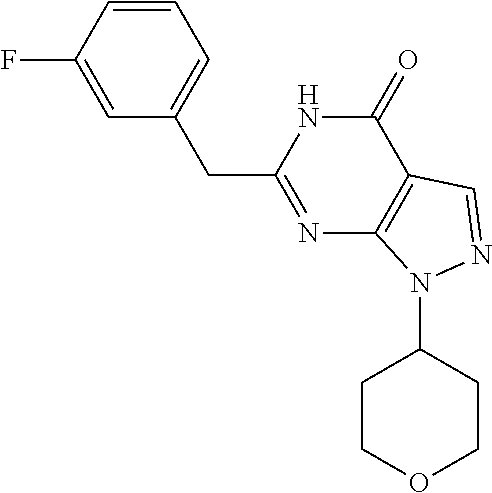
C1(=O)NC(CC2=CC=CC(F)=C2)=NC2=C1C=NN2C1CCOCC1
